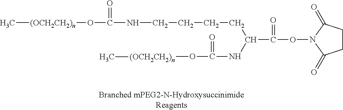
C[(OCH2CH2)n]OC(=O)NCCCCC(NC(=O)O[(OCH2CH2)n]C)C(=O)ON1C(=O)CCC1=O
